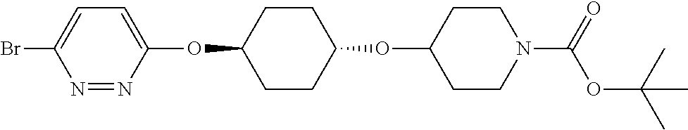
N1=NC(OC2CCC(OC3CCN(C(=O)OC(C)(C)C)CC3)CC2)=CC=C1Br
